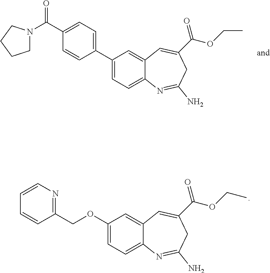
C1=C(C2=CC=C(C(=O)N3CCCC3)C=C2)C=C2C(=C1)N=C(N)CC(C(OCC)=O)=C2.C1=C(OCC2=NC=CC=C2)C=C2C(=C1)N=C(N)CC(C(OCC)=O)=C2
